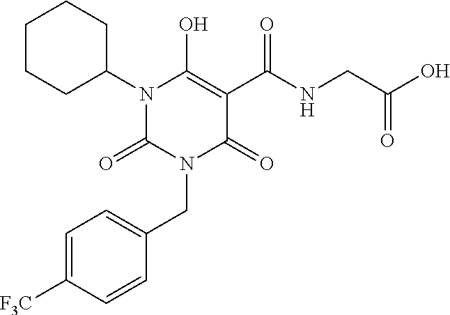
C1(CN2C(=O)C(C(NCC(O)=O)=O)=C(O)N(C3CCCCC3)C2=O)=CC=C([F3C])C=C1
